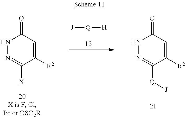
N1N=C([Q][J])C([R2])=CC1=O.N1N=C([X])C([R2])=CC1=O.[J][Q][H]
